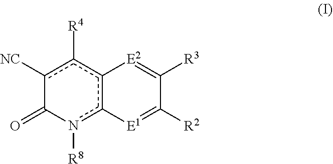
c12c(n([R8])C(=O)c([NC])c1[R4])[E1]=C([R2])C([R3])=[E2]2
